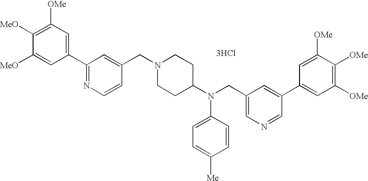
[3HCl].C1([OMe])=C([MeO])C([MeO])=CC(C2=NC=CC(CN3CCC(N(CC4=CN=CC(C5=CC([OMe])=C([OMe])C([OMe])=C5)=C4)C4=CC=C([Me])C=C4)CC3)=C2)=C1
